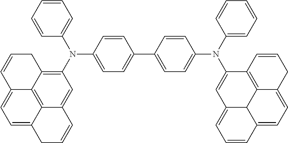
C1=CC=CC(N(C2=C3C4=C5C(=C2)C=CCC5=CC=C4C=CC3)C2=CC=C(C3=CC=C(N(C4=CC=CC=C4)C4=CC5=CC=CC6=CC=C7C(=C4C=CC7)C56)C=C3)C=C2)=C1
